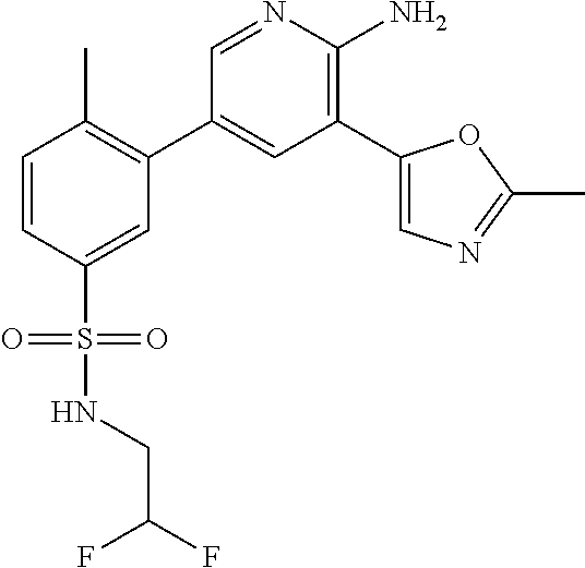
C1=CC(S(=O)(NCC(F)F)=O)=CC(C2=CC(C3=CN=C(C)O3)=C(N)N=C2)=C1C
